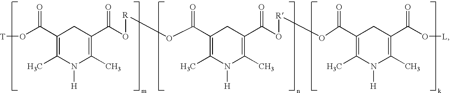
C1(C(O[T])=O)=C(C)N([H])C(C)=C(C(O[R]OC(C2=C(C)N([H])C(C)=C(C(O[R]OC(C3=C(C)N([H])C(C)=C(C(O[L])=O)C3)=O)=O)C2)=O)=O)C1
